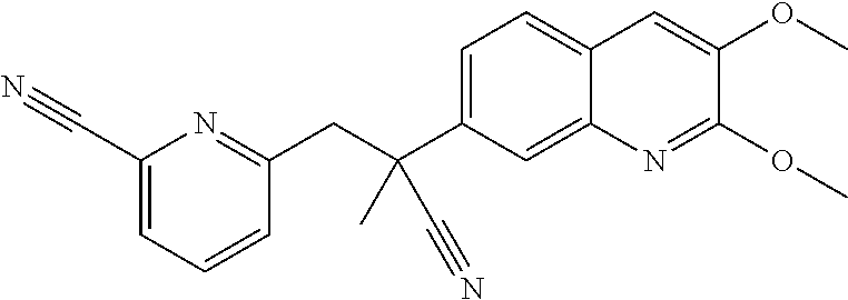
C1(C#N)=CC=CC(CC(C)(C#N)C2=CC=C3C(=C2)N=C(OC)C(OC)=C3)=N1
